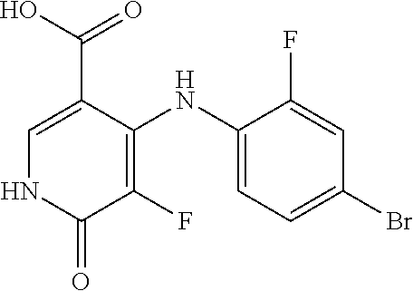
C1(NC2=C(F)C(=O)NC=C2C(O)=O)=CC=C(Br)C=C1F
